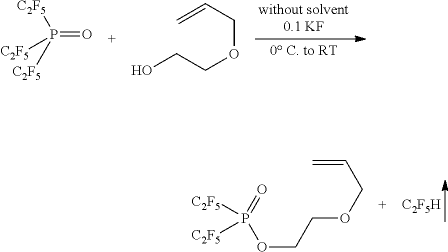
[C2F5]P(=O)([C2F5])[C2F5].OCCOCC=C.[C2F5H].[C2F5]P(=O)(OCCOCC=C)[C2F5]
